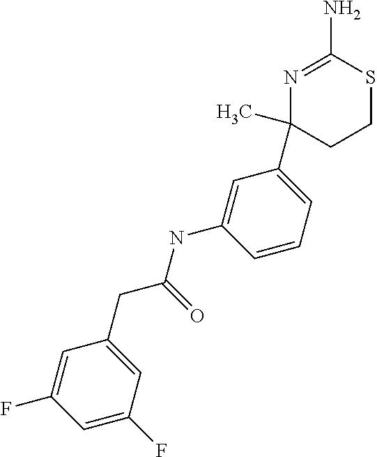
N1=C(N)SCCC1(C1=CC=CC(NC(=O)CC2=CC(F)=CC(F)=C2)=C1)C
